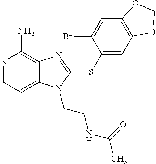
N1=CC=C2C(=C1N)N=C(SC1=CC3=C(C=C1Br)OCO3)N2CCNC(C)=O
